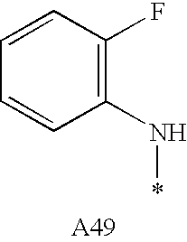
C1=CC=CC(N*)=C1F
